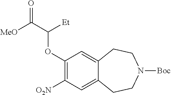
C1([O2N])=C(OC(C([MeO])=O)[Et])C=C2C(=C1)CCN([Boc])CC2
